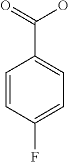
C1=CC(F)=CC=C1C(=O)O
